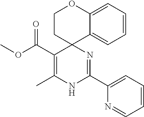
C(C1=C(C)NC(C2=CC=CC=N2)=NC12CCOC1=CC=CC=C21)(=O)OC
